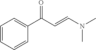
C1=CC=CC(C(C=CN(C)C)=O)=C1
